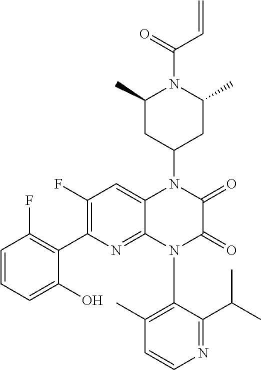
C1(F)=C(C2=C(F)C=CC=C2O)N=C2C(=C1)N(C1CC(C)N(C(=O)C=C)C(C)C1)C(=O)C(=O)N2C1=C(C)C=CN=C1C(C)C
